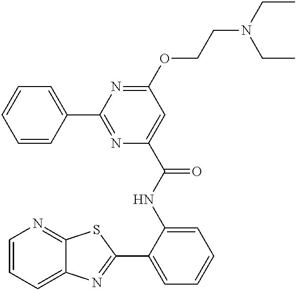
C1=CC=C2C(=N1)SC(C1=CC=CC=C1NC(=O)C1=CC(OCCN(CC)CC)=NC(C3=CC=CC=C3)=N1)=N2
